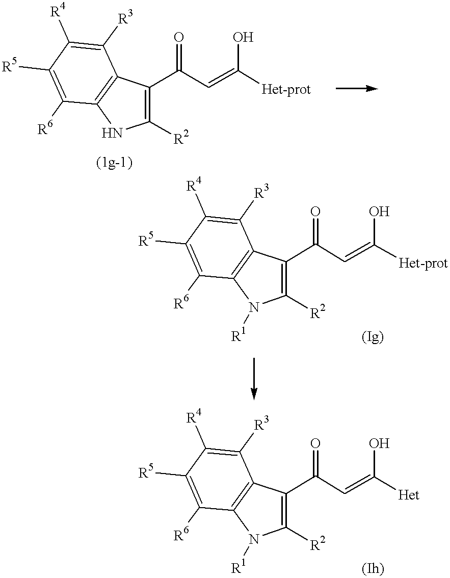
C1([R2])=C(C(C=C([Het-prot])O)=O)C2=C(N1)C([R6])=C([R5])C([R4])=C2[R3].C1([R2])=C(C(C=C([Het-prot])O)=O)C2=C(N1[R1])C([R6])=C([R5])C([R4])=C2[R3].C1([R2])=C(C(C=C(O)[Het])=O)C2=C(N1[R1])C([R6])=C([R5])C([R4])=C2[R3]
